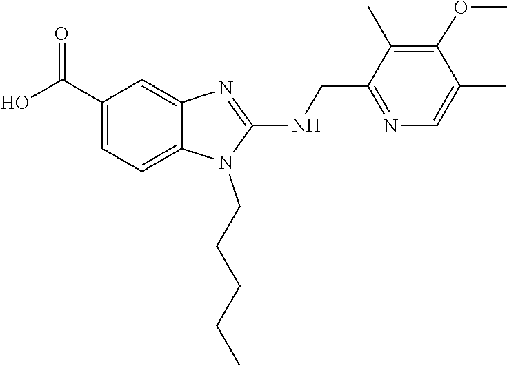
C(C1=CC=C2N(CCCCC)C(NCC3=NC=C(C)C(OC)=C3C)=NC2=C1)(O)=O
